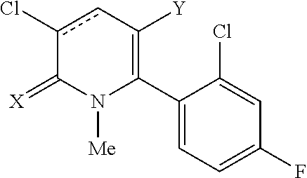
C1(C2=C([Y])cc(Cl)C(=[X])N2[Me])=CC=C(F)C=C1Cl
